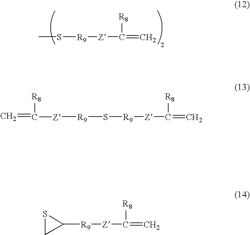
CS[R9][Z]C(=C)[R8].[R9](S[R9][Z]C(=C)[R8])[Z]C(=C)[R8].S1CC1[R9][Z]C(=C)[R8]
